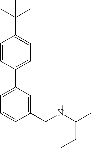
C1=CC(C2=CC=CC(CNC(C)CC)=C2)=CC=C1C(C)(C)C
